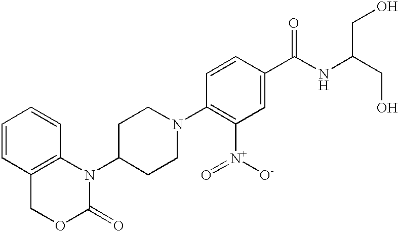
C1=CC2=C(C=C1)N(C1CCN(C3=C([N+](=O)[O-])C=C(C(=O)NC(CO)CO)C=C3)CC1)C(=O)OC2
